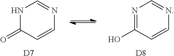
N1C(=O)C=CN=C1.[D7].N1=C(O)C=CN=C1.[D8]
